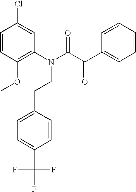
C1=CC(OC)=C(N(C(C(C2=CC=CC=C2)=O)=O)CCC2=CC=C(C(F)(F)F)C=C2)C=C1Cl
